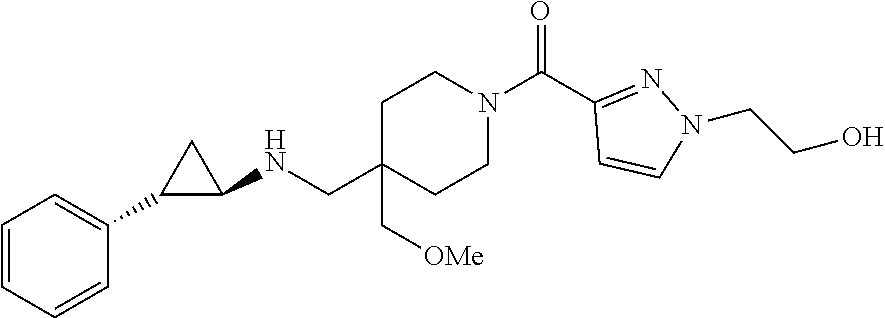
C1=CC=CC(C2C(NCC3(C[OMe])CCN(C(C4=NN(CCO)C=C4)=O)CC3)C2)=C1
